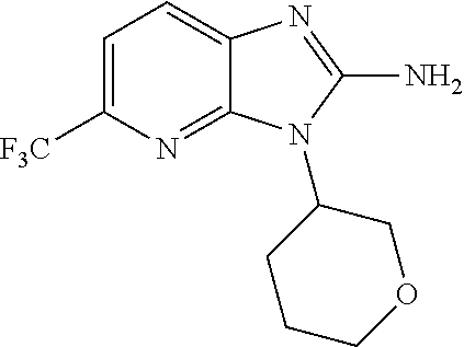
C1=C([F3C])N=C2C(=C1)N=C(N)N2C1CCCOC1
